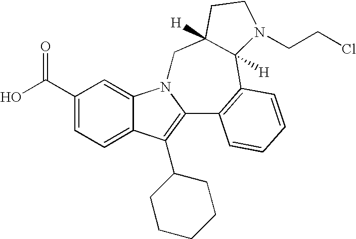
C1(C(O)=O)=CC=C2C(=C1)N1C(=C2C2CCCCC2)C2=C(C3([H])C([H])(C1)CCN3CCCl)C=CC=C2
